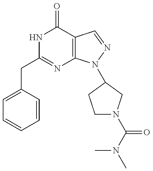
C1(CC2=NC3=C(C(=O)N2)C=NN3C2CN(C(=O)N(C)C)CC2)=CC=CC=C1
